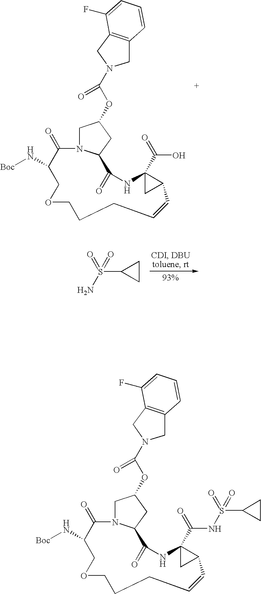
C1N2C(CC1OC(N1CC3=C(C1)C=CC=C3F)=O)C(=O)NC1(C(=O)O)CC1C=CCCCOCC(N[Boc])C2=O.S(=O)(=O)(N)C1CC1.C1N2C(CC1OC(N1CC3=C(C1)C=CC=C3F)=O)C(=O)NC1(C(=O)NS(=O)(=O)C3CC3)CC1C=CCCCOCC(N[Boc])C2=O
